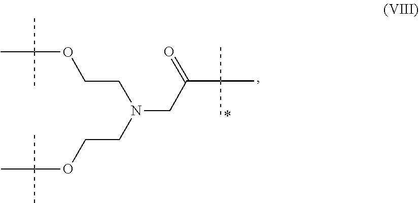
O(C(C)(C)C)CCN(CC(=O)C(C)(C)C)CCOC(C)(C)C
